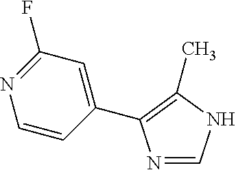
N1=CNC(C)=C1C1=CC(F)=NC=C1
